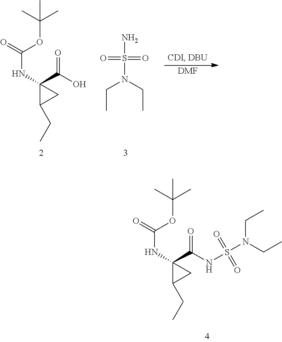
O=C(OC(C)(C)C)NC1(C(=O)O)C(CC)C1.S(N(CC)CC)(=O)(=O)N.[DMF].O=C(OC(C)(C)C)NC1(C(=O)NS(N(CC)CC)(=O)=O)C(CC)C1
